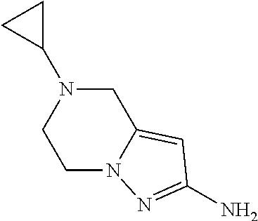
C1N2C(=CC(N)=N2)CN(C2CC2)C1
